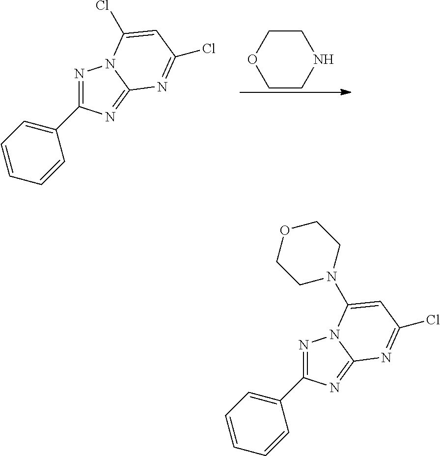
C1COCCN1.N1=C(C2=CC=CC=C2)N=C2N1C(Cl)=CC(Cl)=N2.N1=C(C2=CC=CC=C2)N=C2N1C(N1CCOCC1)=CC(Cl)=N2
